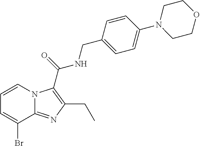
C1=CN2C(=NC(CC)=C2C(=O)NCC2=CC=C(N3CCOCC3)C=C2)C(Br)=C1
